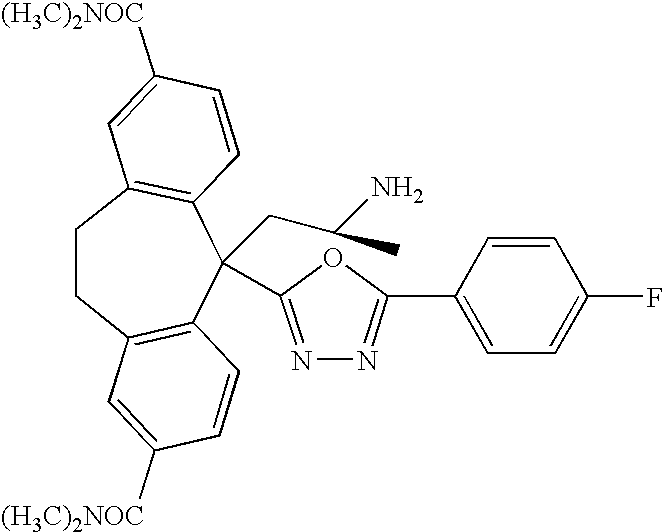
C1CC2=C(C=CC([(H3C)2NOC])=C2)C(CC(N)C)(C2=NN=C(C3=CC=C(F)C=C3)O2)C2=C1C=C([(H3C)2NOC])C=C2
